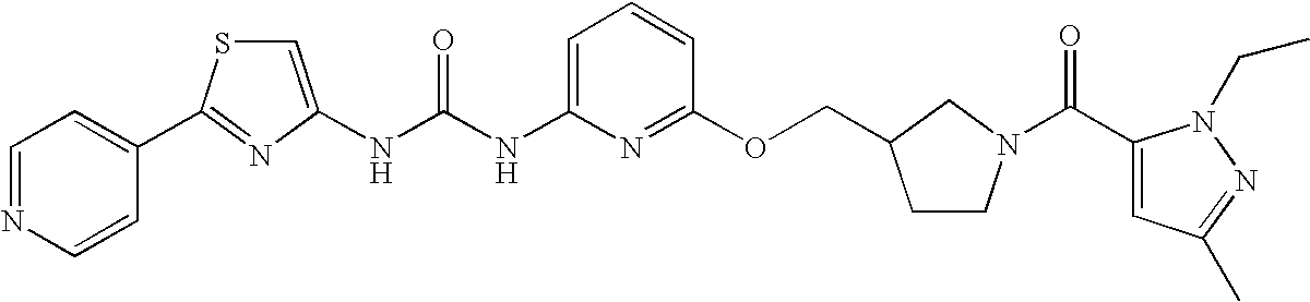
N(C(NC1=CC=CC(OCC2CCN(C(=O)C3=CC(C)=NN3CC)C2)=N1)=O)C1=CSC(C2=CC=NC=C2)=N1
